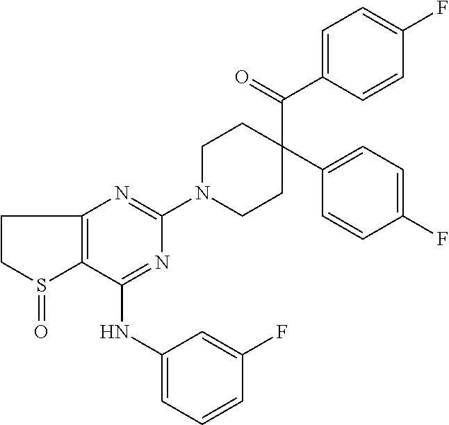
C1(NC2=CC=CC(F)=C2)=NC(N2CCC(C(=O)C3=CC=C(F)C=C3)(C3=CC=C(F)C=C3)CC2)=NC2=C1S(=O)CC2
